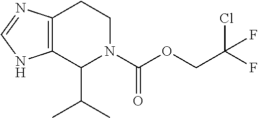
C12=C(C(C(C)C)N(C(OCC(F)(Cl)F)=O)CC1)NC=N2
